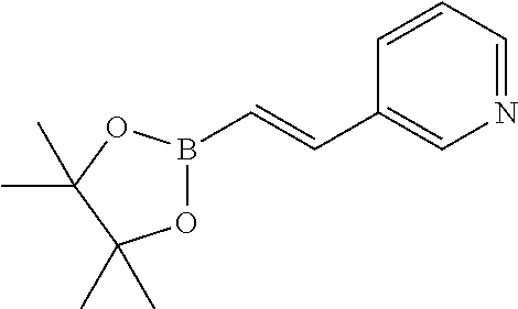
B1(C=CC2=CN=CC=C2)OC(C)(C)C(C)(C)O1
